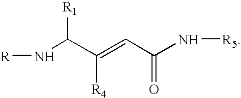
[R]NC(C(=CC(N[R5])=O)[R4])[R1]
